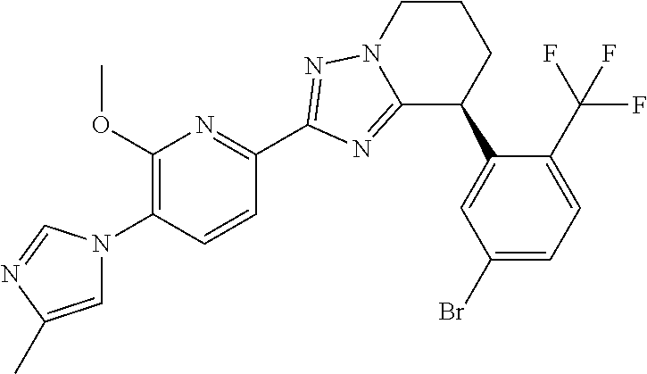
C1(OC)=C(N2C=C(C)N=C2)C=CC(C2=NN3C(=N2)C(C2=CC(Br)=CC=C2C(F)(F)F)CCC3)=N1
